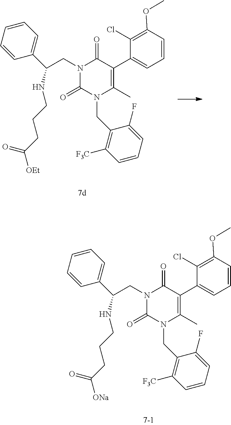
C1(=O)N(CC2=C([F3C])C=CC=C2F)C(C)=C(C2=CC=CC(OC)=C2Cl)C(=O)N1CC(C1=CC=CC=C1)NCCCC([OEt])=O.C1(=O)N(CC2=C([F3C])C=CC=C2F)C(C)=C(C2=CC=CC(OC)=C2Cl)C(=O)N1CC(C1=CC=CC=C1)NCCCC([ONa])=O
